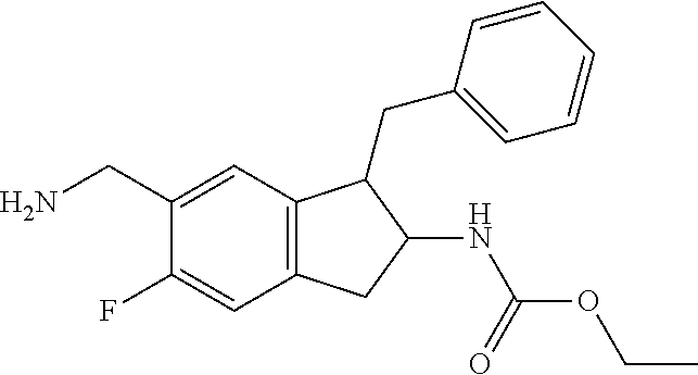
C(C1=CC2=C(C=C1F)CC(NC(OCC)=O)C2CC1=CC=CC=C1)N
